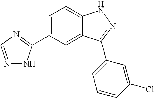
N1=CN=C(C2=CC=C3C(=C2)C(C2=CC=CC(Cl)=C2)=NN3)N1
